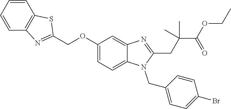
C(OC1=CC=C2C(=C1)N=C(CC(C(OCC)=O)(C)C)N2CC1=CC=C(Br)C=C1)C1=NC2=C(C=CC=C2)S1
